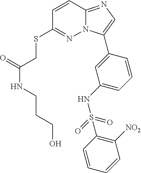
C1=CC2=NC=C(C3=CC(NS(C4=C([NO2])C=CC=C4)(=O)=O)=CC=C3)N2N=C1SCC(NCCCO)=O
